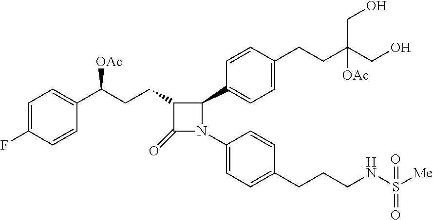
C1=C(F)C=CC(C(CCC2C(=O)N(C3=CC=C(CCCNS([Me])(=O)=O)C=C3)C2C2=CC=C(CCC(CO)(CO)[OAc])C=C2)[OAc])=C1
